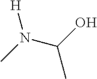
CN(C(O)C)[H]
